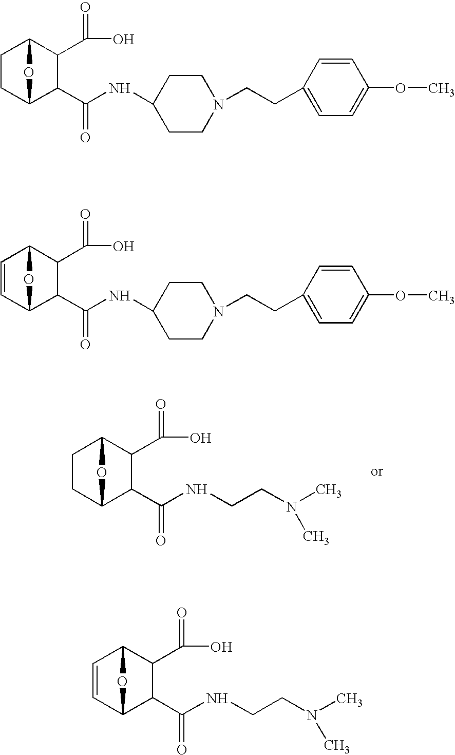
C1CC2C(C(=O)NCCN(C)C)C(C(O)=O)C1O2.C1CC2C(C(=O)NC3CCN(CCC4=CC=C(OC)C=C4)CC3)C(C(O)=O)C1O2.C1=CC2C(C(=O)NC3CCN(CCC4=CC=C(OC)C=C4)CC3)C(C(O)=O)C1O2.C1=CC2C(C(=O)NCCN(C)C)C(C(O)=O)C1O2
